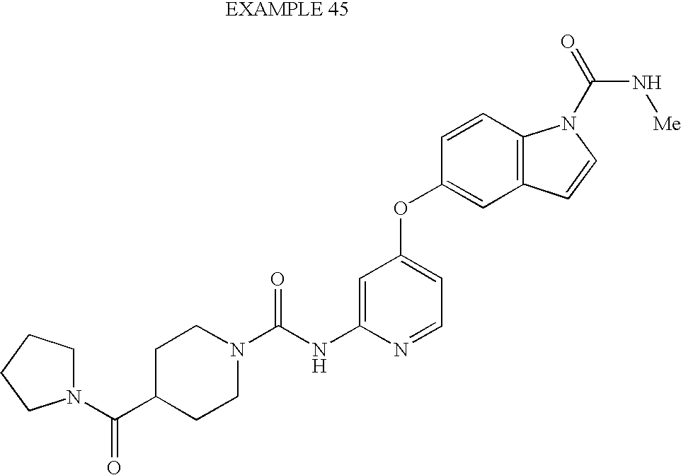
C1=C(NC(N2CCC(C(N3CCCC3)=O)CC2)=O)N=CC=C1OC1=CC2=C(C=C1)N(C(=O)N[Me])C=C2
